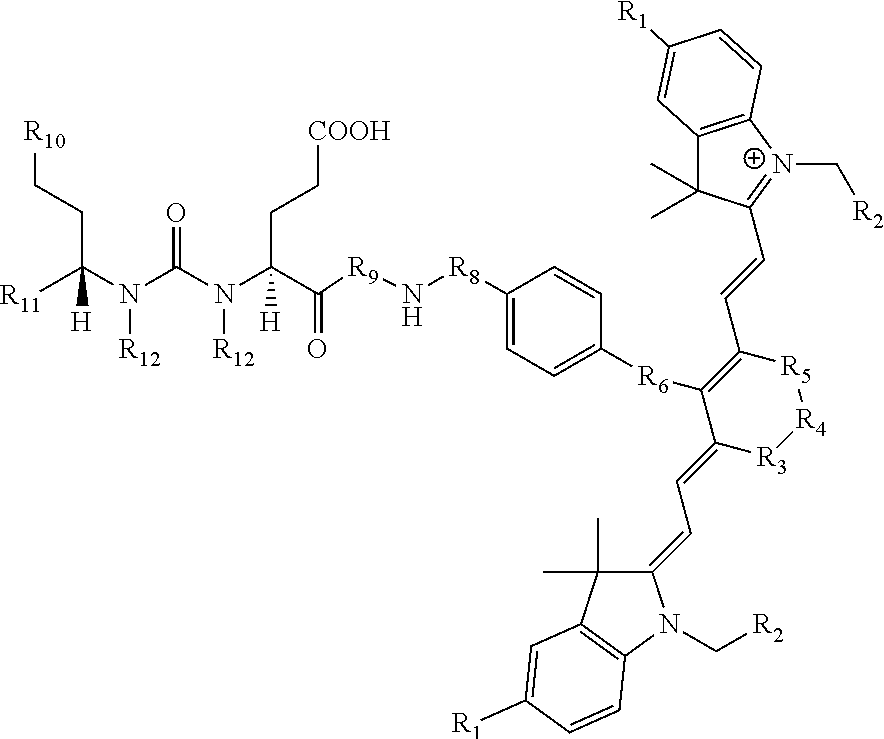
[R11]C(N(C(N(C([H])(CC[COOH])C(=O)[R9]N[R8]C1=CC=C([R6]C2=C(C=CC3=[N+](C[R2])C4=C(C3(C)C)C=C([R1])C=C4)[R5][R4][R3]C2=CC=C2C(C)(C)C3=C(N2C[R2])C=CC([R1])=C3)C=C1)[R12])=O)[R12])(CC[R10])[H]
